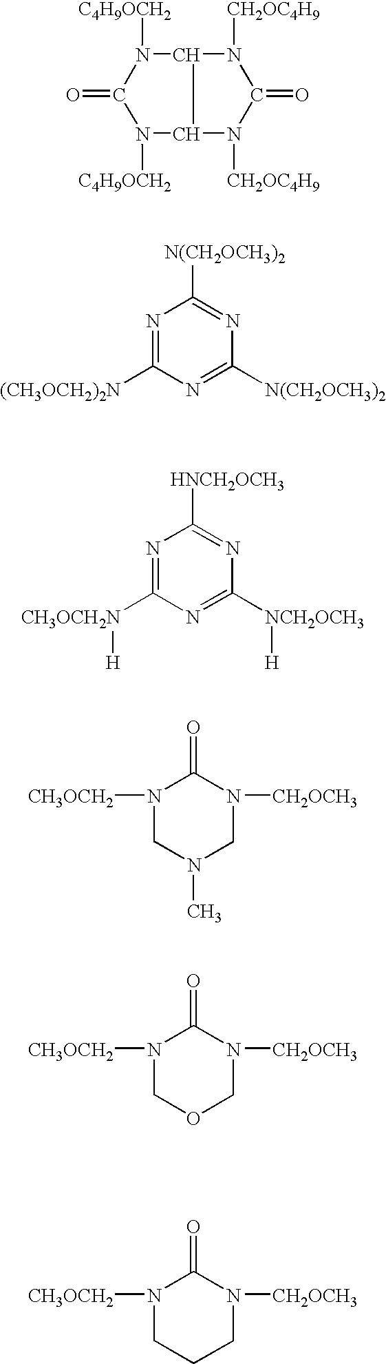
N1([C4H9OCH2])C(=O)N([C4H9OCH2])C2N([CH2OC4H9])C(=O)N([CH2OC4H9])C12.N1=C([(CH3OCH2)2N])N=C([N(CH2OCH3)2])N=C1[N(CH2OCH3)2].N1=C([CH3OCH2N][H])N=C([NCH2OCH3][H])N=C1[HNCH2OCH3].N1([CH3OCH2])CN(C)CN([CH2OCH3])C1=O.N1([CH3OCH2])COCN([CH2OCH3])C1=O.N1([CH3OCH2])CCCN([CH2OCH3])C1=O
